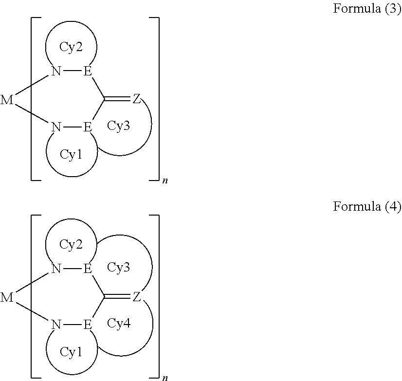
N1[E]C(=[Z])[E]N[M]1.[Cy2].[Cy1].[Cy3].N1[E]C(=[Z])[E]N[M]1.[Cy2].[Cy1].[Cy4].[Cy3]
